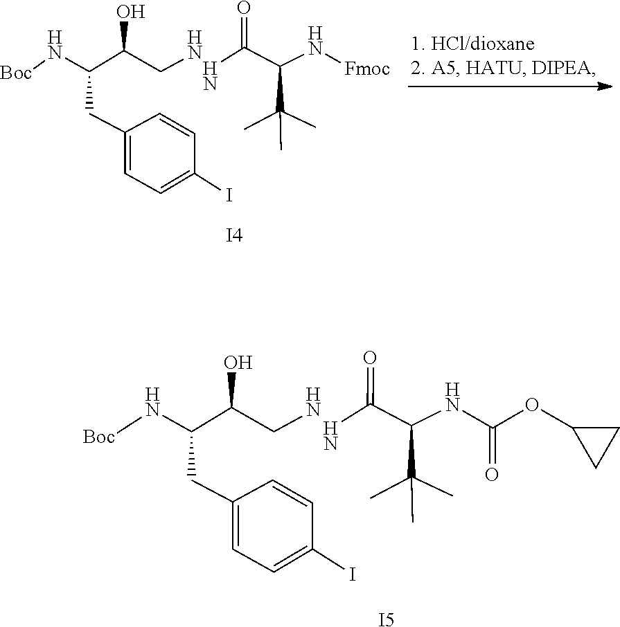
C1(CC(N[Boc])C(O)CN)=CC=C(I)C=C1.N(C(C(C)(C)C)C(N)=O)C(OC1CC1)=O.[I5].C1(CC(N[Boc])C(O)CN)=CC=C(I)C=C1.N(C(C(C)(C)C)C(N)=O)[Fmoc].[I4]
